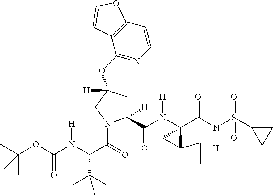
C1C([H])(OC2=NC=CC3=C2C=CO3)CC([H])(C(N(C2(C(N(S(=O)(=O)C3CC3)[H])=O)CC2C=C)[H])=O)N1C(=O)C(C(C)(C)C)N([H])C(OC(C)(C)C)=O
